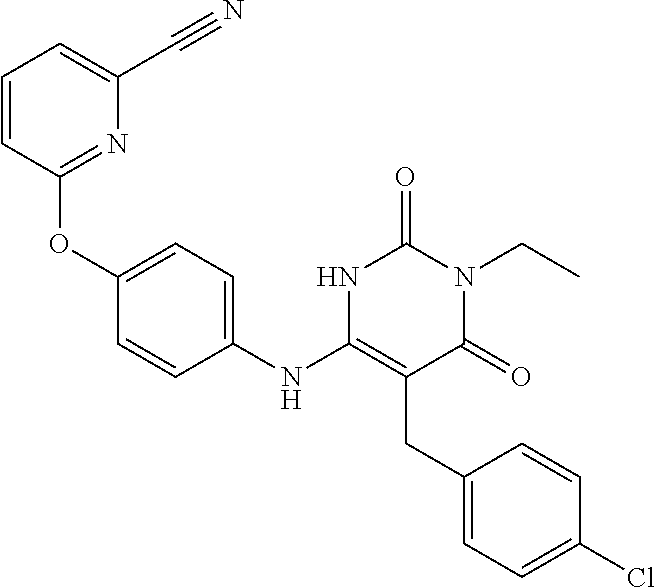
C1(OC2=CC=C(NC3=C(CC4=CC=C(Cl)C=C4)C(=O)N(CC)C(=O)N3)C=C2)=NC(C#N)=CC=C1
